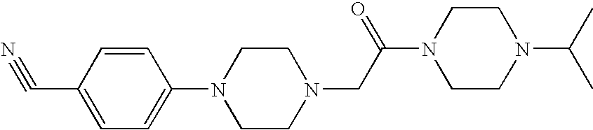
N#CC1=CC=C(N2CCN(CC(N3CCN(C(C)C)CC3)=O)CC2)C=C1
